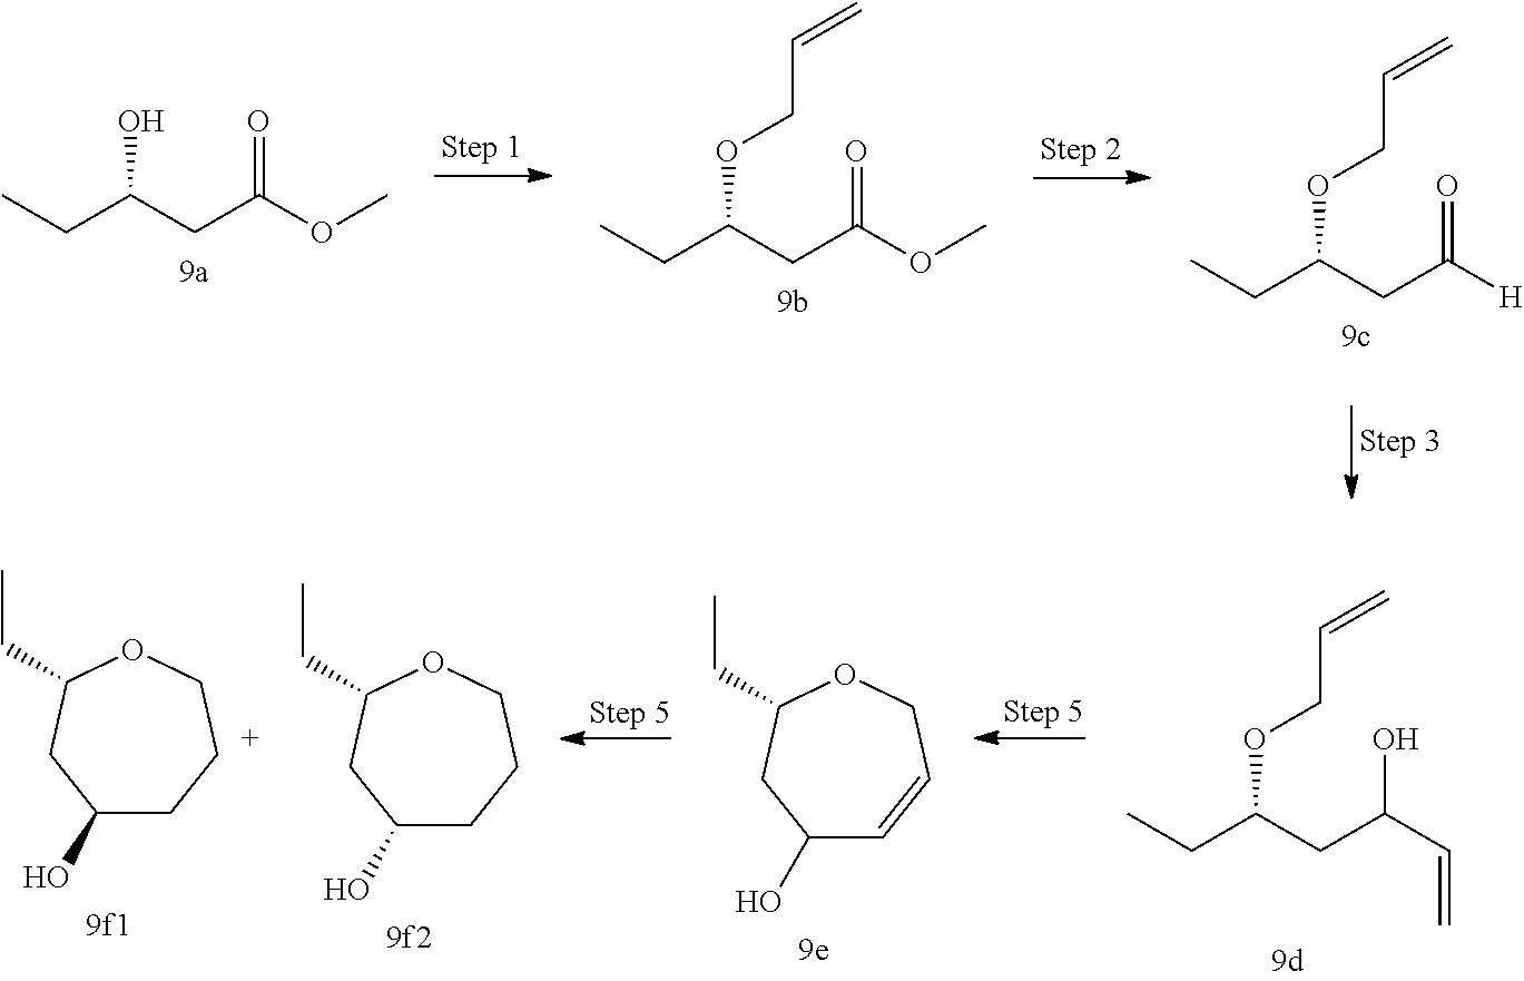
C(C(CC(OC)=O)O)C.C(C(CC(OC)=O)OCC=C)C.C(C(CC([H])=O)OCC=C)C.C1(O)CCCOC(CC)C1.C1(O)CCCOC(CC)C1.C1(O)C=CCOC(CC)C1.C(C(CC(C=C)O)OCC=C)C
